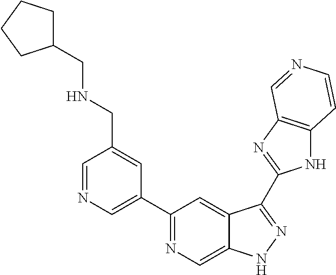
C1=NC=C(C2=NC=C3C(=C2)C(C2=NC4=C(N2)C=CN=C4)=NN3)C=C1CNCC1CCCC1
